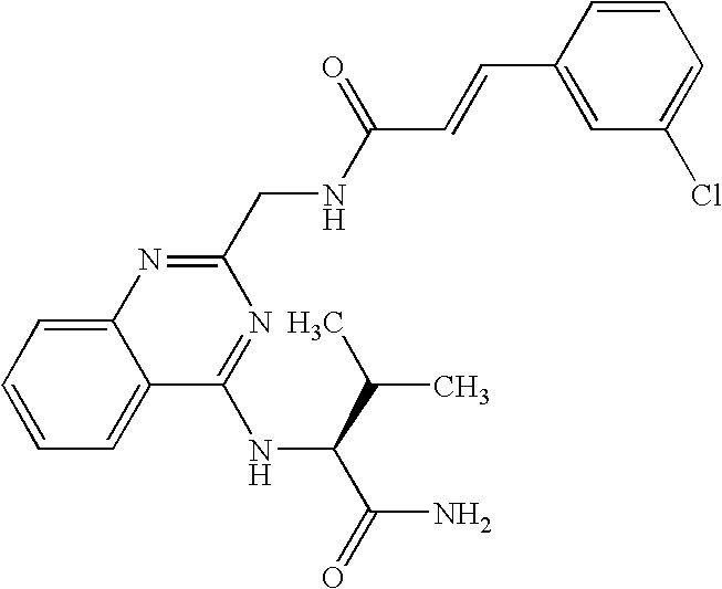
C1=CC=C2C(=C1)N=C(CNC(C=CC1=CC(Cl)=CC=C1)=O)N=C2NC(C(C)C)C(=O)N
